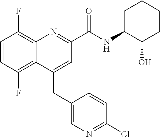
C(C1=CC(C(NC2C(O)CCCC2)=O)=NC2=C(F)C=CC(F)=C12)C1=CN=C(Cl)C=C1
